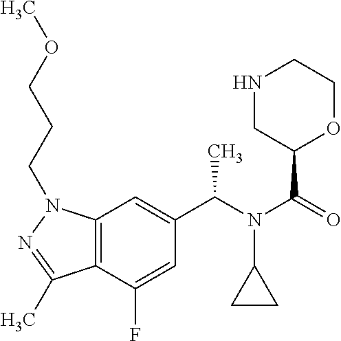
C12=C(C(F)=CC(C(N(C(=O)C3OCCNC3)C3CC3)C)=C1)C(C)=NN2CCCOC
